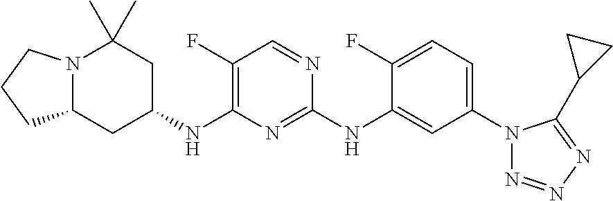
C1(F)=CC=C(N2N=NN=C2C2CC2)C=C1NC1=NC(NC2CC(C)(C)N3C(C2)CCC3)=C(F)C=N1
